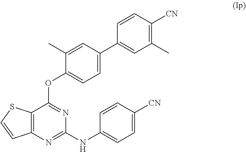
C12=C(N=C(NC3=CC=C([CN])C=C3)N=C1OC1=CC=C(C3=CC(C)=C([CN])C=C3)C=C1C)C=CS2
